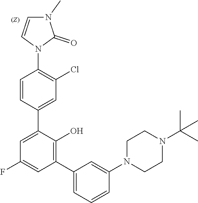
C1=C(C2=CC(Cl)=C(N3C(=O)N(C)C=C3)C=C2)C(O)=C(C2=CC=CC(N3CCN(C(C)(C)C)CC3)=C2)C=C1F
